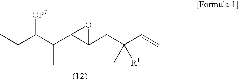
CCC(C(C1C(CC(C=C)(C)[R1])O1)C)[OP7]
